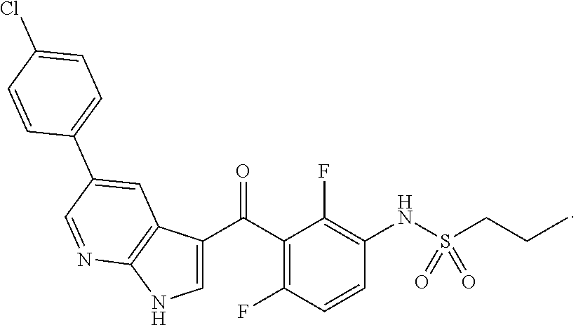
C1(C(C2=CNC3=C2C=C(C2=CC=C(Cl)C=C2)C=N3)=O)=C(F)C=CC(NS(CCC)(=O)=O)=C1F
